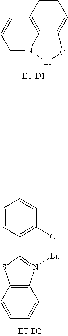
C12=C(O[Li]N3=C1SC1=C3C=CC=C1)C=CC=C2.C12=C3C(=CC=C1)O[Li]N3=CC=C2
